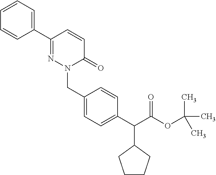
C1(C2=NN(CC3=CC=C(C(C(OC(C)(C)C)=O)C4CCCC4)C=C3)C(=O)C=C2)=CC=CC=C1
